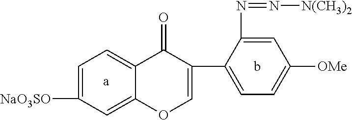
C1=C([NaO3SO])C=C2C(=C1)C(=O)C(C1=CC=C([OMe])C=C1N=N[N(CH3)2])=CO2.[a].b
